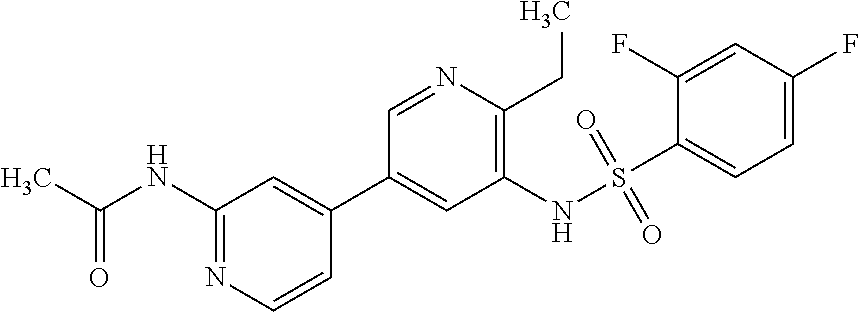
CC(NC1=NC=CC(C2=CC(NS(C3=CC=C(F)C=C3F)(=O)=O)=C(CC)N=C2)=C1)=O
